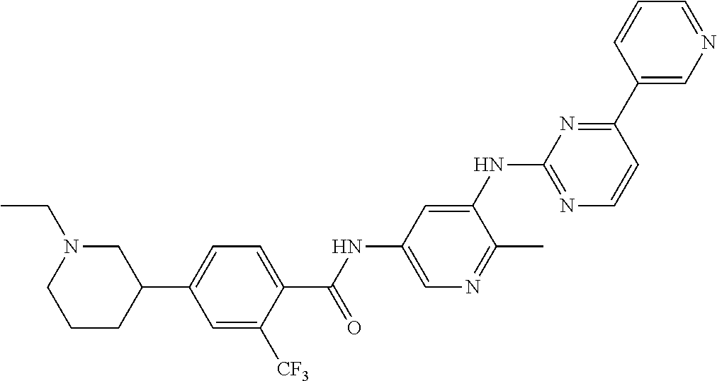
C1=C([CF3])C(C(NC2=CN=C(C)C(NC3=NC=CC(C4=CN=CC=C4)=N3)=C2)=O)=CC=C1C1CN(CC)CCC1
